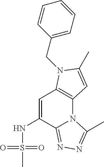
C1=C(NS(=O)(C)=O)C2=NN=C(C)N2C2=C1N(CC1=CC=CC=C1)C(C)=C2
